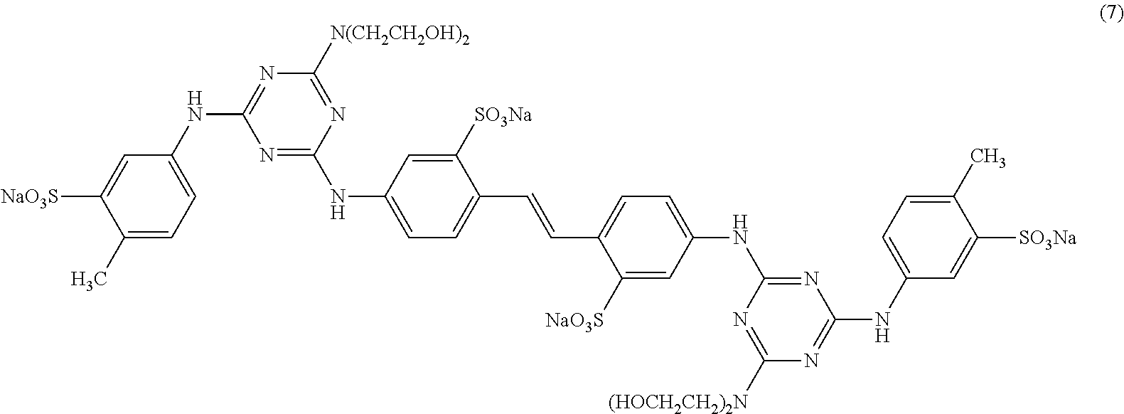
N1=C(NC2=CC=C(C=CC3=CC=C(NC4=NC(NC5=CC=C(C)C([SO3Na])=C5)=NC([(HOCH2CH2)2N])=N4)C=C3[NaO3S])C([SO3Na])=C2)N=C([N(CH2CH2OH)2])N=C1NC1=CC=C(C)C([NaO3S])=C1
